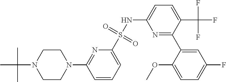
N1=C(C2=CC(F)=CC=C2OC)C(C(F)(F)F)=CC=C1NS(C1=CC=CC(N2CCN(C(C)(C)C)CC2)=N1)(=O)=O
